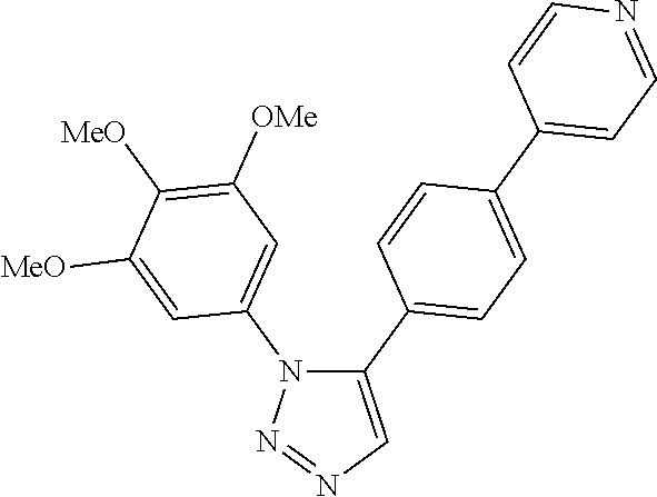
C1(C2=CC=C(C3=CC=NC=C3)C=C2)=CN=NN1C1=CC([OMe])=C([MeO])C([MeO])=C1
